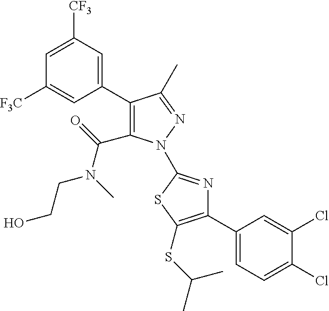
C1(C2=C(C(N(CCO)C)=O)N(C3=NC(C4=CC=C(Cl)C(Cl)=C4)=C(SC(C)C)S3)N=C2C)=CC([CF3])=CC([F3C])=C1
